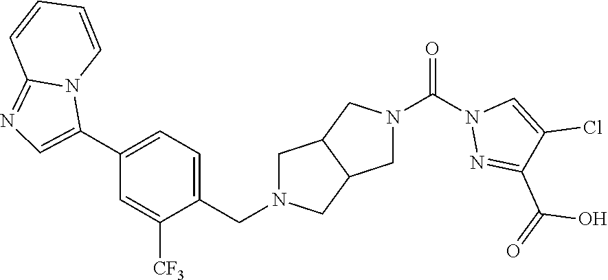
N1(C(=O)N2N=C(C(O)=O)C(Cl)=C2)CC2C(C1)CN(CC1=CC=C(C3=CN=C4N3C=CC=C4)C=C1[CF3])C2
